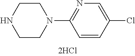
C1CNCCN1C1=NC=C(Cl)C=C1
